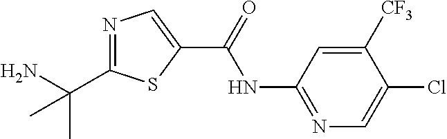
N1=C(C(N)(C)C)SC(C(=O)NC2=NC=C(Cl)C([CF3])=C2)=C1
